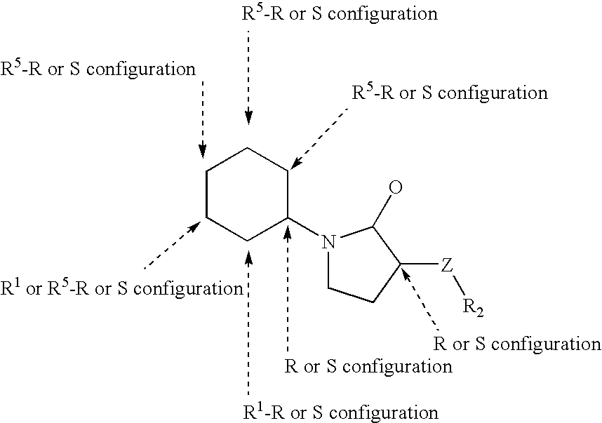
C1CCC(N2CCC([Z][R2])C2O)CC1
